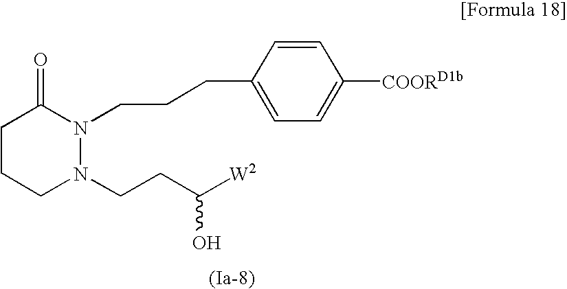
C1CCN(CCC([W2])O)N(CCCC2=CC=C([COORD1b])C=C2)C1=O
